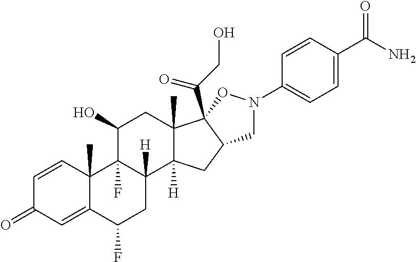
C1=CC2(C)C(=CC1=O)C(F)CC1([H])C2(F)C(O)CC2(C)C1([H])CC1C2(C(CO)=O)ON(C2=CC=C(C(N)=O)C=C2)C1
